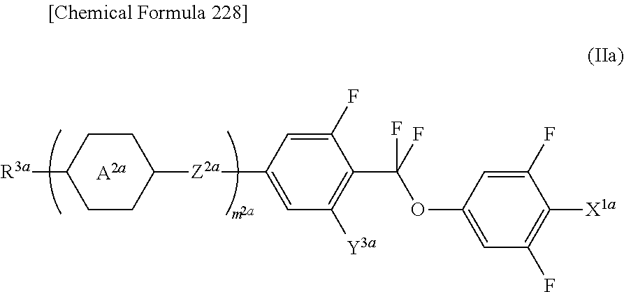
[R3a]C1CCC([Z2a]C2=CC([Y3a])=C(C(OC3=CC(F)=C([X1a])C(F)=C3)(F)F)C(F)=C2)CC1
